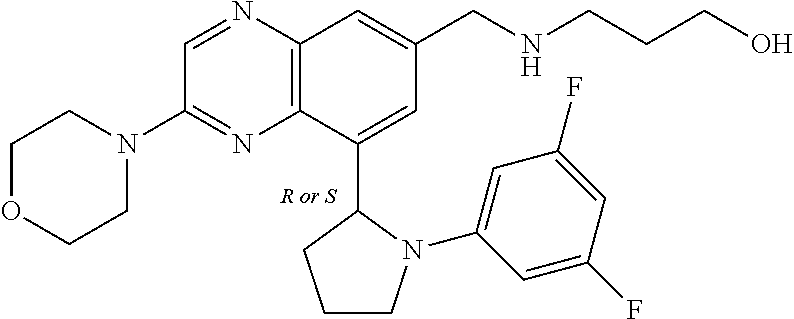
C12=C(N=CC(N3CCOCC3)=N1)C=C(CNCCCO)C=C2C1CCCN1C1=CC(F)=CC(F)=C1
